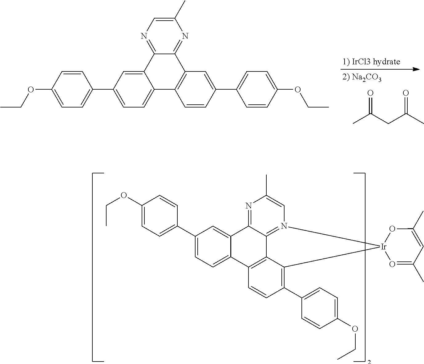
CC(CC(C)=O)=O.C12=CC=C(C3=CC=C(OCC)C=C3)C=C1C1=NC=C(C)N=C1C1=C2C=CC(C2=CC=C(OCC)C=C2)=C1.C1(OCC)=CC=C(C2=CC=C3C(=C2)C2=NC(C)=CN4=C2C2=C3C=CC(C3=CC=C(OCC)C=C3)=C2[Ir]42OC(C)=CC(C)=O2)C=C1
